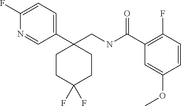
C1=C(F)N=CC(C2(CNC(C3=C(F)C=CC(OC)=C3)=O)CCC(F)(F)CC2)=C1
